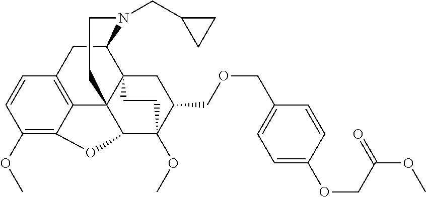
C1(OC)=C2C3=C(C=C1)CC1C45C3(C(C(OC)(C(COCC3=CC=C(OCC(OC)=O)C=C3)C4)CC5)O2)CCN1CC1CC1
